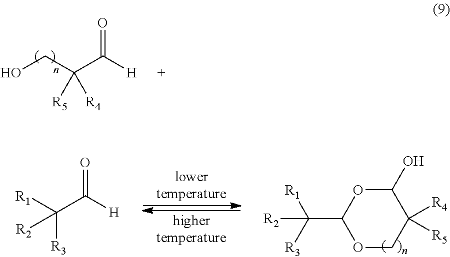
OCC(C([H])=O)([R5])[R4].[lowertemperature].[highertemperature].C1(C([R3])([R1])[R2])OCC([R4])([R5])C(O)O1.[R1]C(C([H])=O)([R3])[R2]
